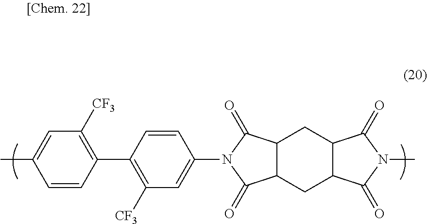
C1(C2=C([CF3])C=C(N3C(=O)C4C(CC5C(C4)C(=O)N(C)C5=O)C3=O)C=C2)=C([CF3])C=C(C)C=C1
